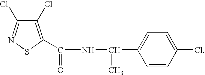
C1(Cl)=C(C(=O)NC(C)C2=CC=C(Cl)C=C2)SN=C1Cl
